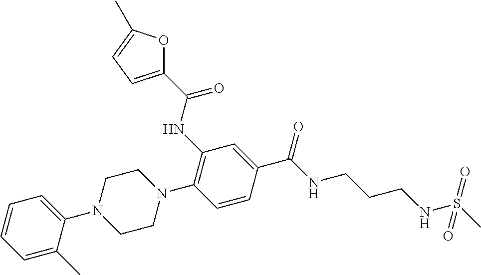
C1=C(C)C(N2CCN(C3=C(NC(=O)C4=CC=C(C)O4)C=C(C(=O)NCCCNS(=O)(C)=O)C=C3)CC2)=CC=C1
